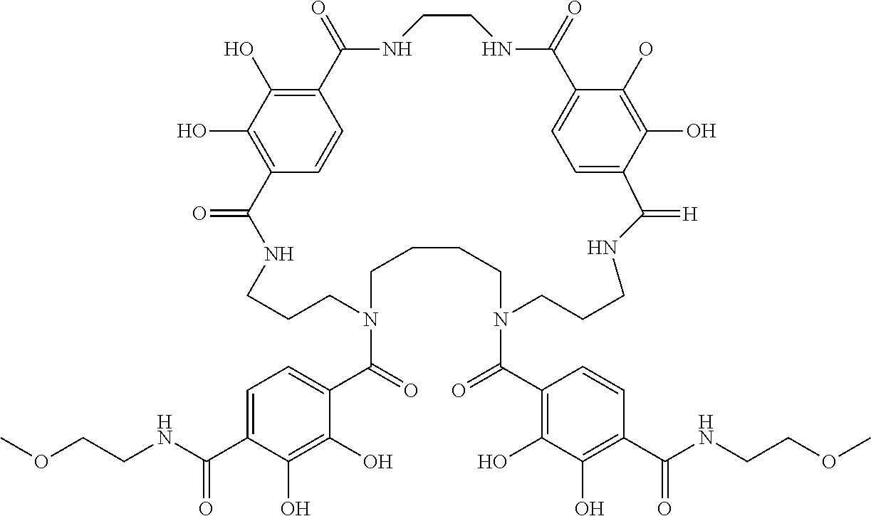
C1CNC(=O)C2=CC=C(C(O)=C2O)C(=[H])NCCCN(C(C2=C(O)C(O)=C(C(=O)NCCOC)C=C2)=O)CCCCN(C(=O)C2=CC=C(C(NCCOC)=O)C(O)=C2O)CCCNC(=O)C2=C(O)C(O)=C(C(=O)N1)C=C2
